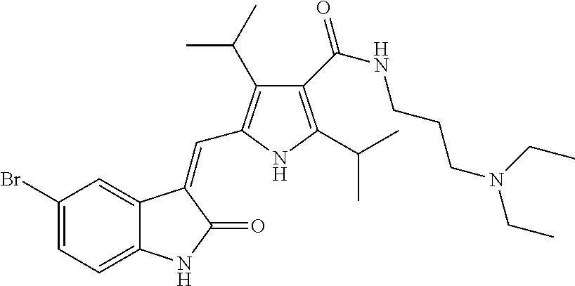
C1(Br)=CC=C2C(=C1)C(=CC1=C(C(C)C)C(C(NCCCN(CC)CC)=O)=C(C(C)C)N1)C(=O)N2
